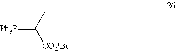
[Ph3P]=C(C)[CO2tBu]
